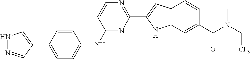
C1=C(C2=CNN=C2)C=CC(NC2=NC(C3=CC4=C(N3)C=C(C(N(C[CF3])C)=O)C=C4)=NC=C2)=C1
